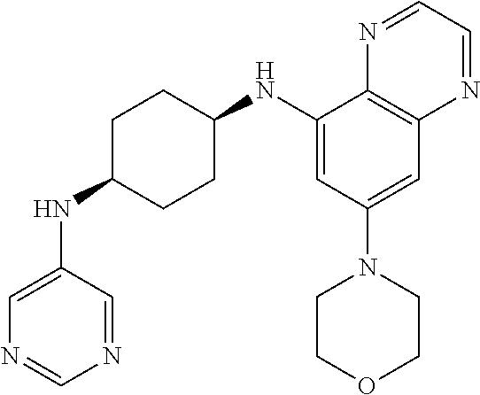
C1(NC2CCC(NC3=CN=CN=C3)CC2)=CC(N2CCOCC2)=CC2=C1N=CC=N2
